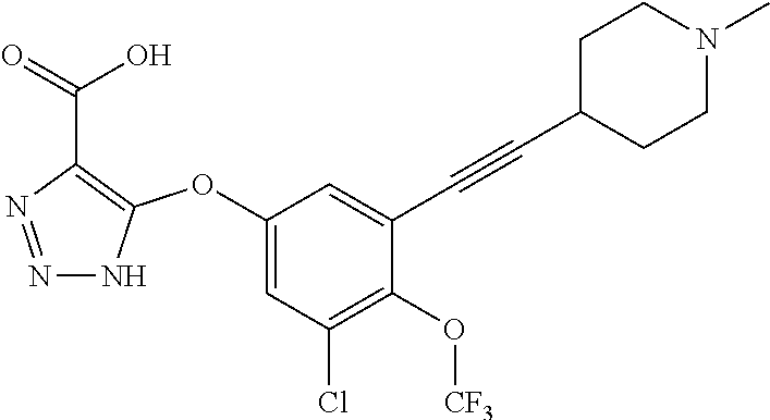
C1(OC2=C(C(=O)O)N=NN2)=CC(Cl)=C(O[CF3])C(C#CC2CCN(C)CC2)=C1
